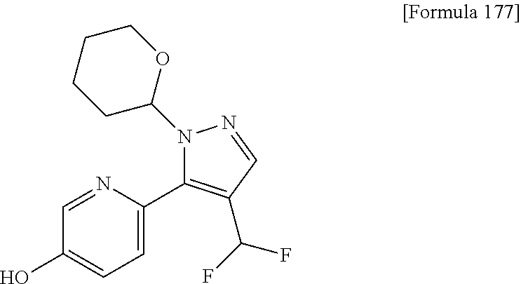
OC1=CC=C(C2=C(C(F)F)C=NN2C2OCCCC2)N=C1
